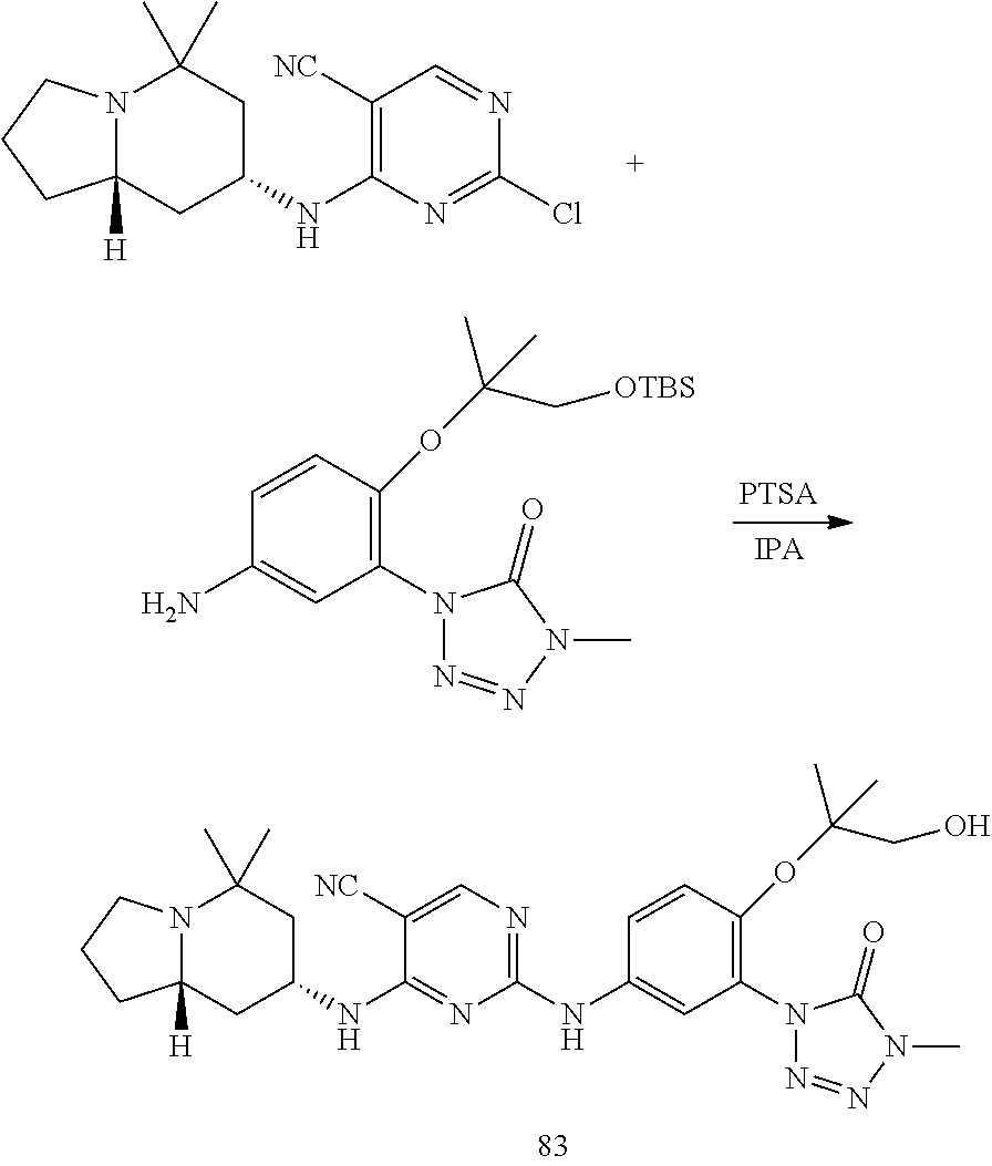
N12C([H])(CC(NC3=C([NC])C=NC(Cl)=N3)CC1(C)C)CCC2.C1(N2N=NN(C)C2=O)=C(OC(C[OTBS])(C)C)C=CC(N)=C1.C1(N2N=NN(C)C2=O)=C(OC(CO)(C)C)C=CC(NC2=NC=C([NC])C(NC3CC4([H])N(C(C)(C)C3)CCC4)=N2)=C1
